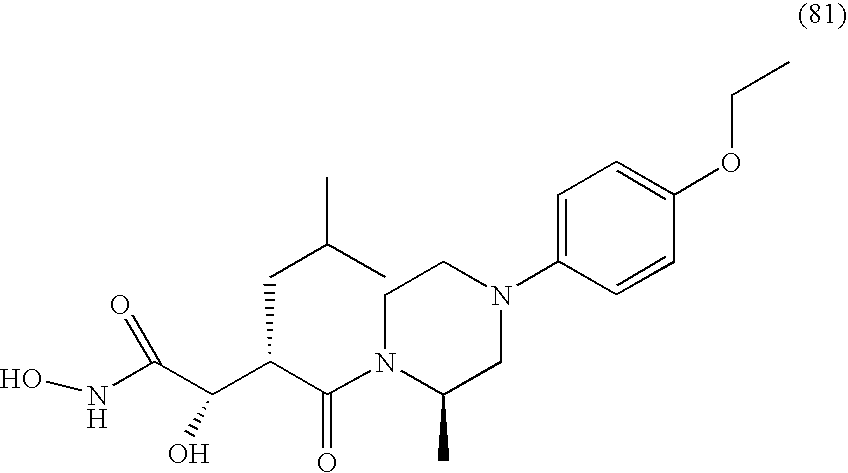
ONC(C(C(C(N1C(C)CN(C2=CC=C(OCC)C=C2)CC1)=O)CC(C)C)O)=O
